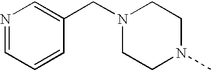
N1=CC=CC(CN2CCN(C)CC2)=C1
